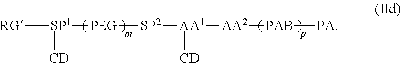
[RG][SP1]([PEG][SP2][AA1]([AA2][PAB][PA])[CD])[CD]
